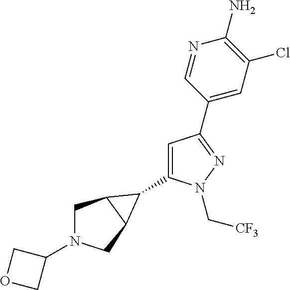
C1=C(C2C3CN(C4COC4)CC32)N(C[CF3])N=C1C1=CC(Cl)=C(N)N=C1
